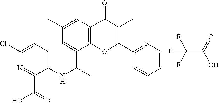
FC(F)(F)C(=O)O.C12=C(C=C(C)C=C1C(C)NC1=CC=C(Cl)N=C1C(O)=O)C(=O)C(C)=C(C1=NC=CC=C1)O2
